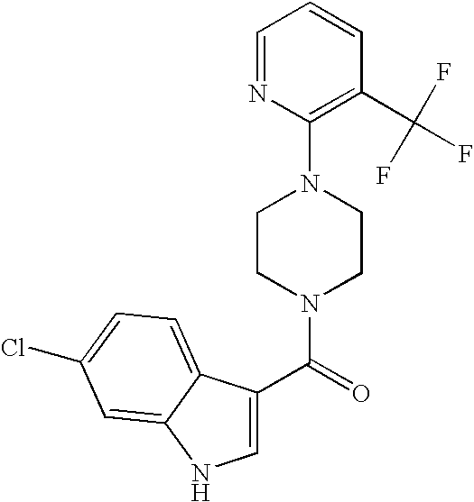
C1=NC(N2CCN(C(=O)C3=CNC4=CC(Cl)=CC=C34)CC2)=C(C(F)(F)F)C=C1
